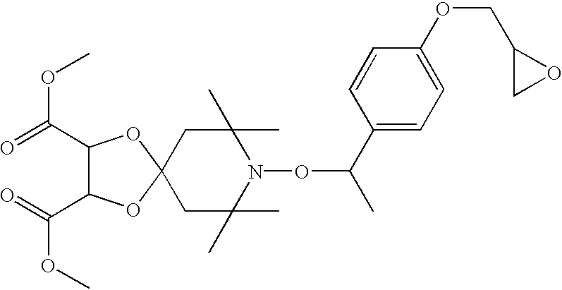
C1C(C)(C)N(OC(C)C2=CC=C(OCC3CO3)C=C2)C(C)(C)CC12OC(C(=O)OC)C(C(=O)OC)O2
